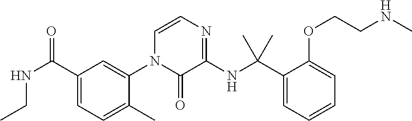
C1(C(NCC)=O)=CC=C(C)C(N2C(=O)C(NC(C3=CC=CC=C3OCCNC)(C)C)=NC=C2)=C1
